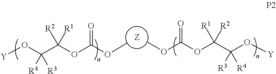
O(C(OC(C(O[Y])([R3])[R4])([R1])[R2])=O)C.[Z].[Y]OC(C(OC(OC)=O)([R1])[R2])([R4])[R3]
